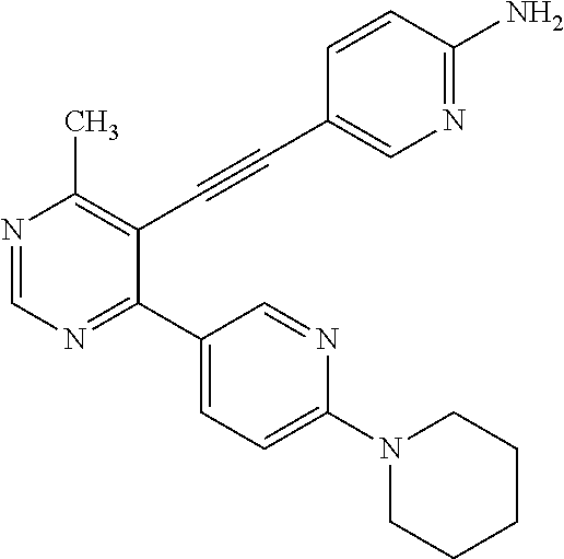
N1=CN=C(C2=CC=C(N3CCCCC3)N=C2)C(C#CC2=CN=C(N)C=C2)=C1C
